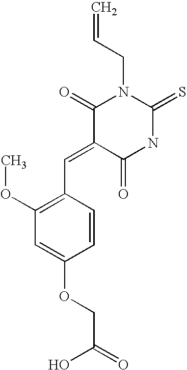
C=CCN1C(=O)C(=CC2=C(OC)C=C(OCC(=O)O)C=C2)C(=O)NC1=S
